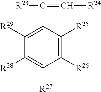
C1([R29])=C(C([R23])=C[R24])C([R25])=C([R26])C([R27])=C1[R28]
